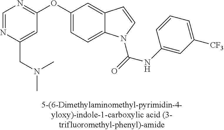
C1=NC(CN(C)C)=CC(OC2=CC=C3C(=C2)C=CN3C(=O)NC2=CC([CF3])=CC=C2)=N1
